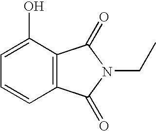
C1(O)=CC=CC2=C1C(=O)N(CC)C2=O
